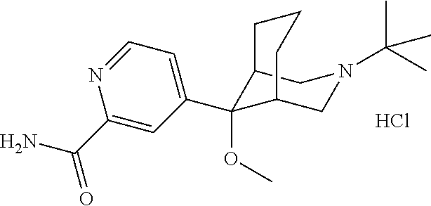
C1(OC)(C2=CC=NC(C(=O)N)=C2)C2CCCC1CN(C(C)(C)C)C2.Cl
